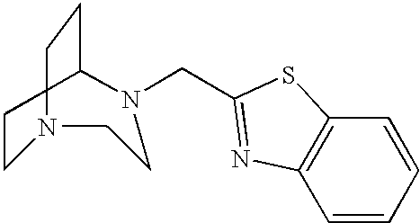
C1CN(CC2=NC3=C(C=CC=C3)S2)CCN(CC)C1
